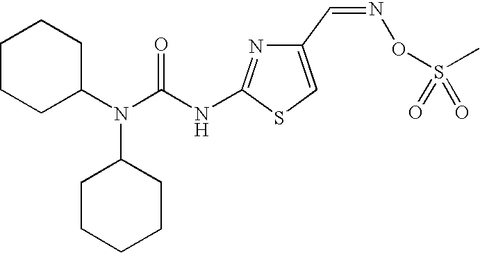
C1CCC(N(C(NC2=NC(C=NOS(=O)(C)=O)=CS2)=O)C2CCCCC2)CC1
